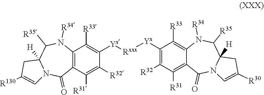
C12=C(C([R31])=C([R32])C([Yx][Rxxx][Yx]C3=C([R32])C([R31])=C4C(=C3[R33])N([R34])C([R35])C3([H])N(C4=O)C=C([R30])C3)=C1[R33])C(=O)N1C([H])(C([R35])N2[R34])CC([R130])=C1
